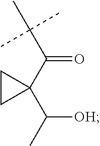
C(C(C1(C(C)[OH])CC1)=O)(C)(C)C
